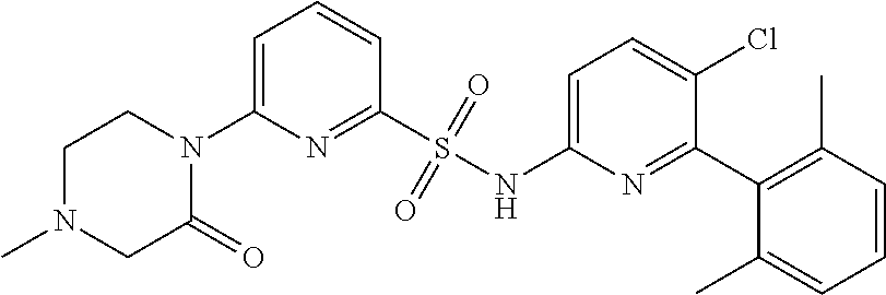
S(NC1=CC=C(Cl)C(C2=C(C)C=CC=C2C)=N1)(C1=NC(N2CCN(C)CC2=O)=CC=C1)(=O)=O
